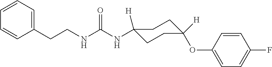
C(NC(NC1([H])CCC(OC2=CC=C(F)C=C2)([H])CC1)=O)CC1=CC=CC=C1
